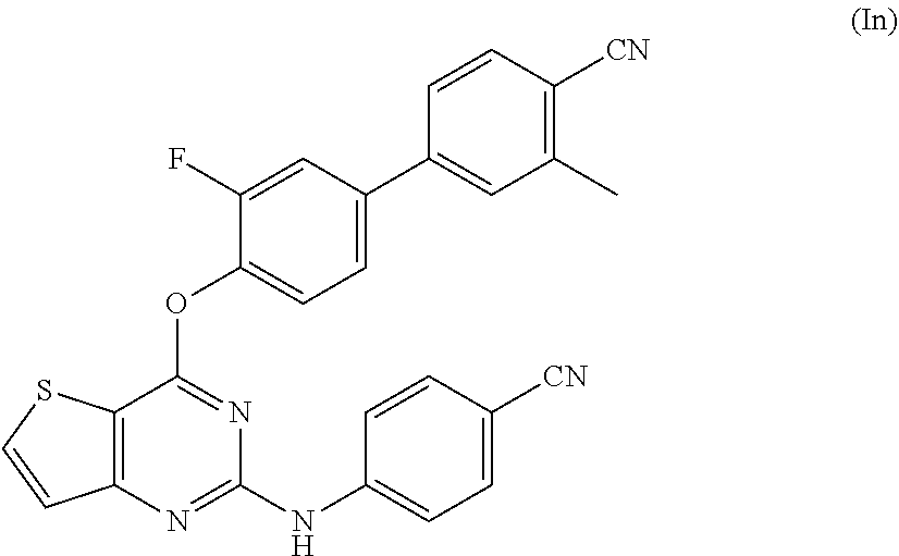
C12=C(N=C(NC3=CC=C([CN])C=C3)N=C1OC1=CC=C(C3=CC(C)=C([CN])C=C3)C=C1F)C=CS2
